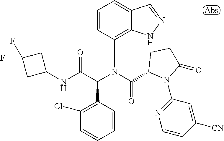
C1=CC(C(C(NC2CC(F)(F)C2)=O)N(C(=O)C2N(C3=NC=CC([CN])=C3)C(=O)CC2)C2=C3C(=CC=C2)C=NN3)=C(Cl)C=C1
